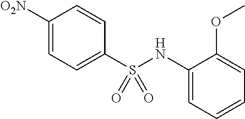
[O2N]C1=CC=C(S(NC2=CC=CC=C2OC)(=O)=O)C=C1
